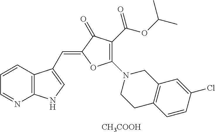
C1=CC2=C(N=C1)NC=C2C=C1C(=O)C(C(OC(C)C)=O)=C(N2CCC3=C(C2)C=C(Cl)C=C3)O1.[CH3COOH]
